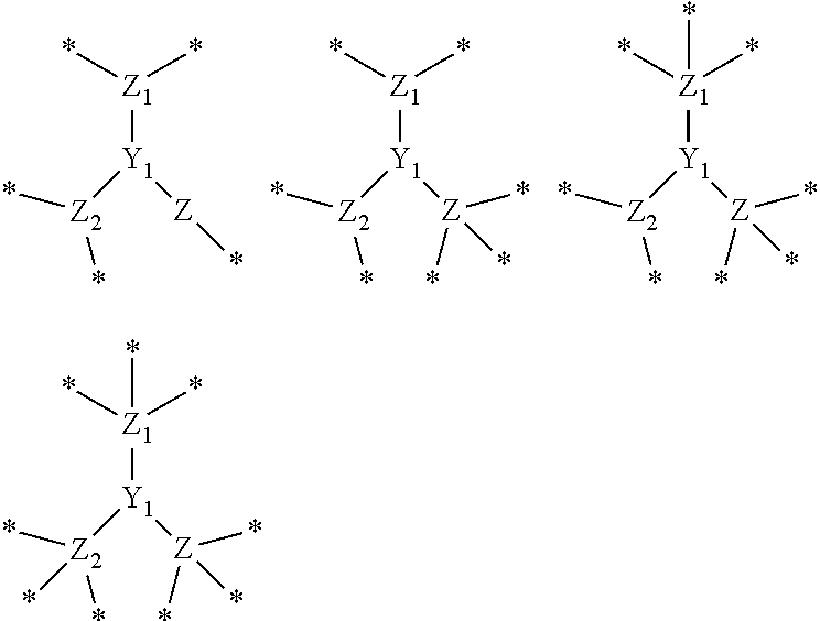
[Z1]([Y1]([Z]*)[Z2](*)*)(*)*.[Z1]([Y1]([Z](*)(*)*)[Z2](*)*)(*)*.[Z1]([Y1]([Z](*)(*)*)[Z2](*)*)(*)(*)*.[Z1]([Y1]([Z](*)(*)*)[Z2](*)(*)*)(*)(*)*
